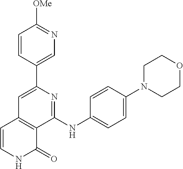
C1(C2=CC3=C(C(NC4=CC=C(N5CCOCC5)C=C4)=N2)C(=O)NC=C3)=CN=C([OMe])C=C1
